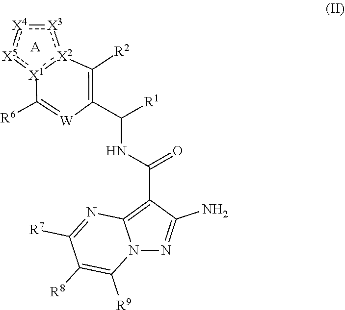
[X4]1:[X3]:[X2]2:[X1](:[X5]:1)C([R6])=[W]C(C(NC(C1=C3N(N=C1N)C([R9])=C([R8])C([R7])=N3)=O)[R1])=C2[R2].[A]
